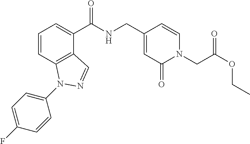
C1=CC2=C(C(C(NCC3=CC(=O)N(CC(OCC)=O)C=C3)=O)=C1)C=NN2C1=CC=C(F)C=C1
